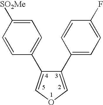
C1=C(C2=CC=C([SO2Me])C=C2)C(C2=CC=C(F)C=C2)=CO1
